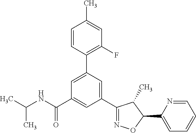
CC(NC(C1=CC(C2=NOC(C3=CC=CC=N3)C2C)=CC(C2=C(F)C=C(C)C=C2)=C1)=O)C
